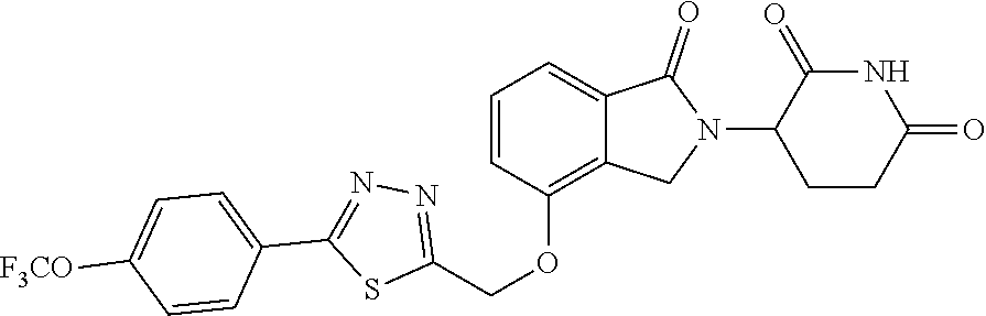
C1=CC(OCC2=NN=C(C3=CC=C([F3CO])C=C3)S2)=C2C(=C1)C(=O)N(C1CCC(=O)NC1=O)C2
